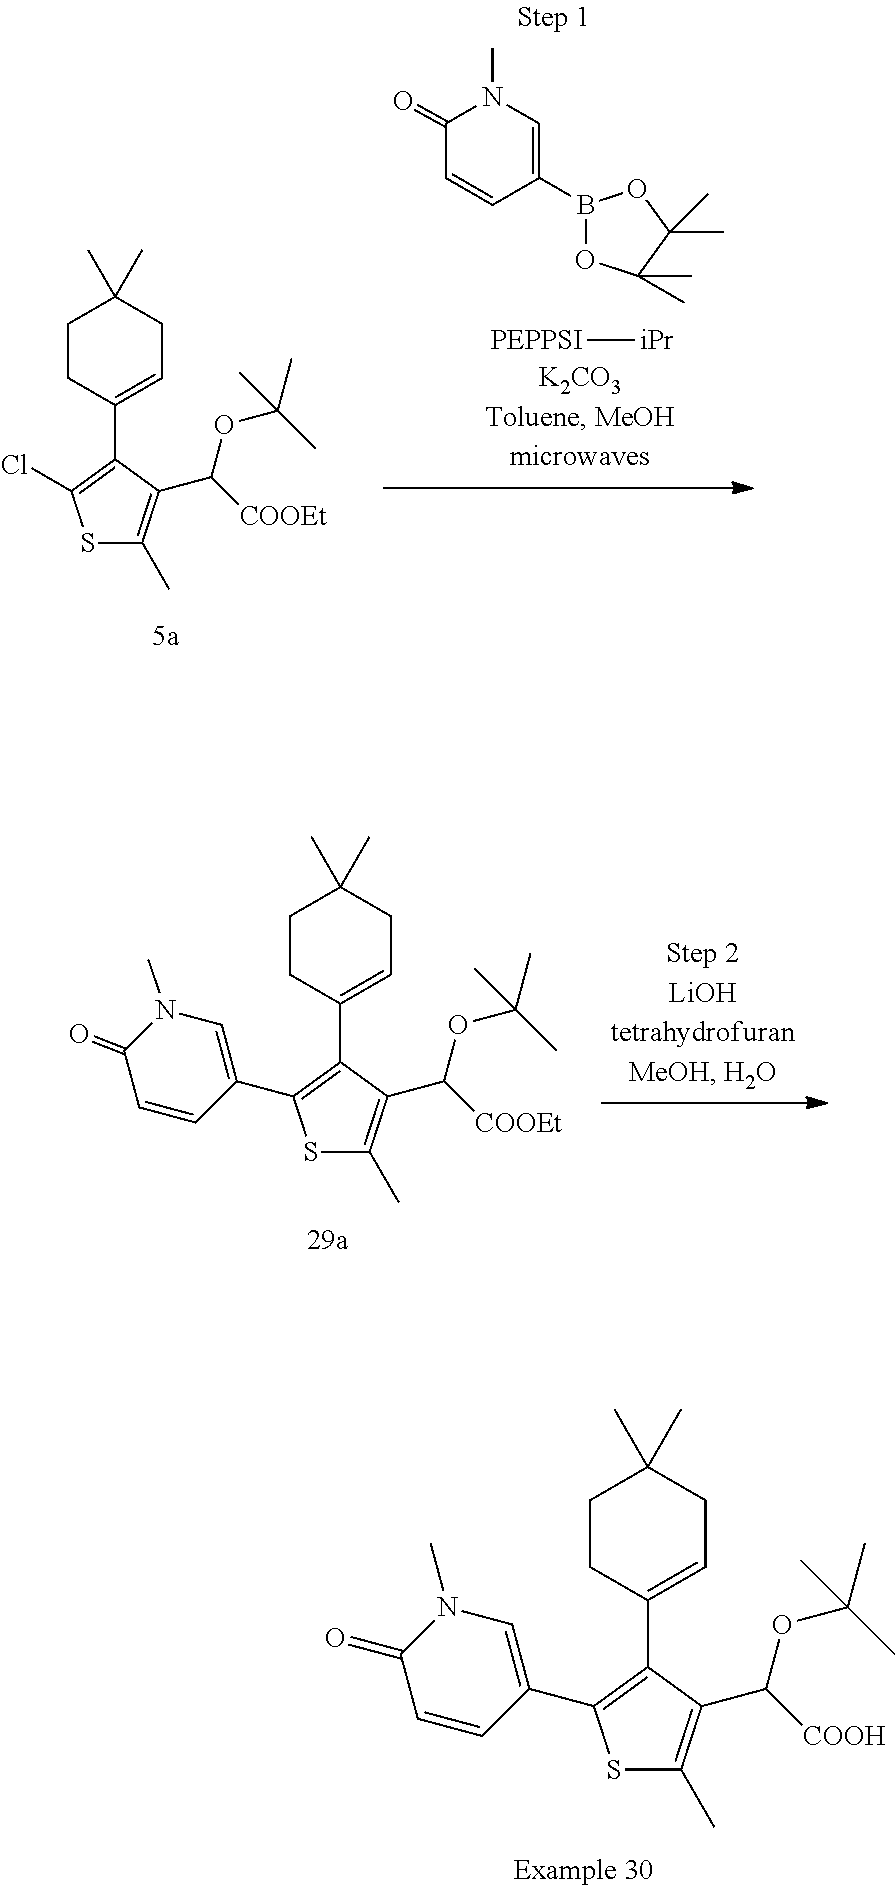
S1C(C)=C(C(OC(C)(C)C)[COOEt])C(C2=CCC(C)(C)CC2)=C1Cl.[PEPPSI][iPr].C1(=O)C=CC(B2OC(C)(C)C(C)(C)O2)=CN1C.C1(=O)C=CC(C2=C(C3=CCC(C)(C)CC3)C(C([COOH])OC(C)(C)C)=C(C)S2)=CN1C.C1(=O)C=CC(C2=C(C3=CCC(C)(C)CC3)C(C([COOEt])OC(C)(C)C)=C(C)S2)=CN1C
